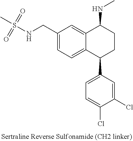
C12=CC(CNS(C)(=O)=O)=CC=C1C(C1=CC=C(Cl)C(Cl)=C1)CCC2NC
